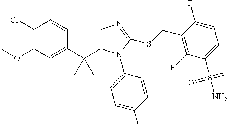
C1(Cl)=C(OC)C=C(C(C)(C)C2=CN=C(SCC3=C(F)C(S(N)(=O)=O)=CC=C3F)N2C2=CC=C(F)C=C2)C=C1
